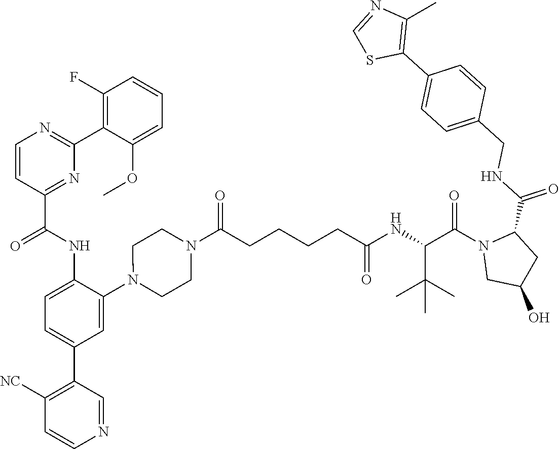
C1C(O)CC(C(NCC2=CC=C(C3=C(C)N=CS3)C=C2)=O)N1C(C(NC(=O)CCCCC(N1CCN(C2=CC(C3=C([NC])C=CN=C3)=CC=C2NC(C2=NC(C3=C(F)C=CC=C3OC)=NC=C2)=O)CC1)=O)C(C)(C)C)=O
